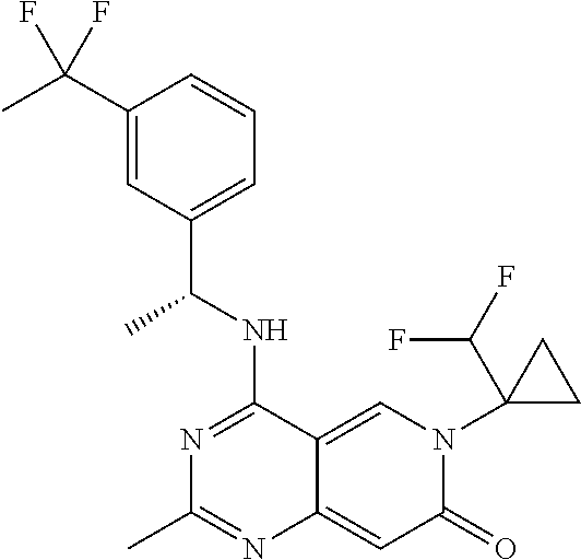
C1(C(C)(F)F)=CC(C(NC2=NC(C)=NC3=CC(=O)N(C4(C(F)F)CC4)C=C23)C)=CC=C1
